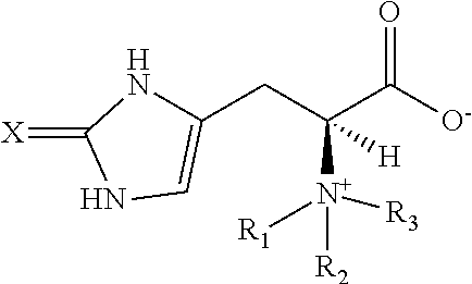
C1(CC(C([O-])=O)([N+]([R3])([R1])[R2])[H])=CNC(=[X])N1
